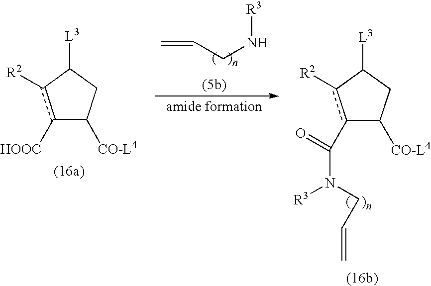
C=CCN[R3].c1(C(N(CC=C)[R3])=O)c([R2])C([L3])CC1[CO-L4].c1([HOOC])c([R2])C([L3])CC1[CO-L4]
